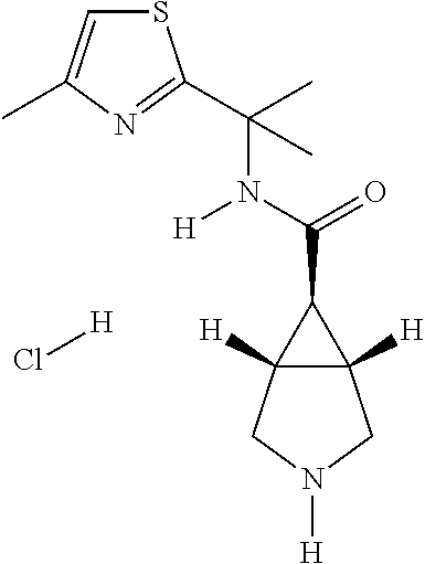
C(C1C2([H])C1([H])CN([H])C2)(=O)N([H])C(C)(C)C1=NC(C)=CS1.Cl[H]
